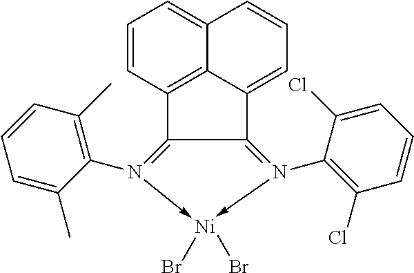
C12=N(C3=C(Cl)C=CC=C3Cl)->[Ni](Br)(Br)-N(C3=C(C)C=CC=C3C)=C1C1=C3C2=CC=CC3=CC=C1
